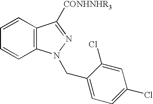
C12=C(C=CC=C1)C([CONHNHR3])=NN2CC1=CC=C(Cl)C=C1Cl
